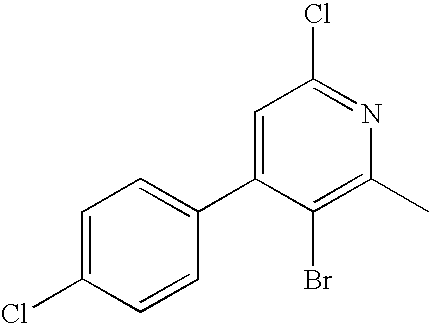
C1=C(Cl)C=CC(C2=CC(Cl)=NC(C)=C2Br)=C1
